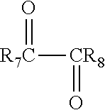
[R7C]([CR8]=O)=O
